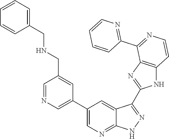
C1=NC=C(C2=CN=C3C(=C2)C(C2=NC4=C(N2)C=CN=C4C2=NC=CC=C2)=NN3)C=C1CNCC1=CC=CC=C1
